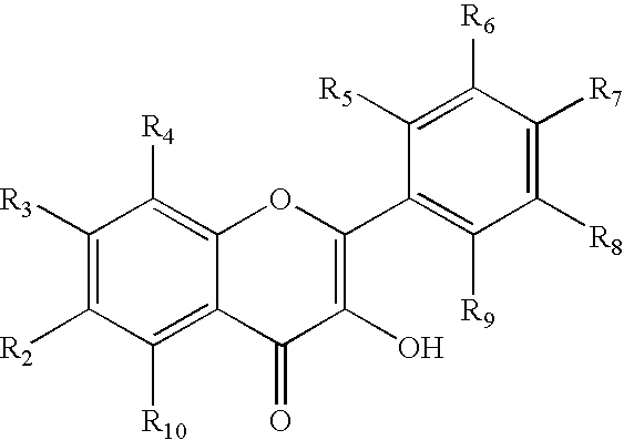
C1([R3])=C([R2])C([R10])=C2C(=C1[R4])OC(C1=C([R9])C([R8])=C([R7])C([R6])=C1[R5])=C(O)C2=O
